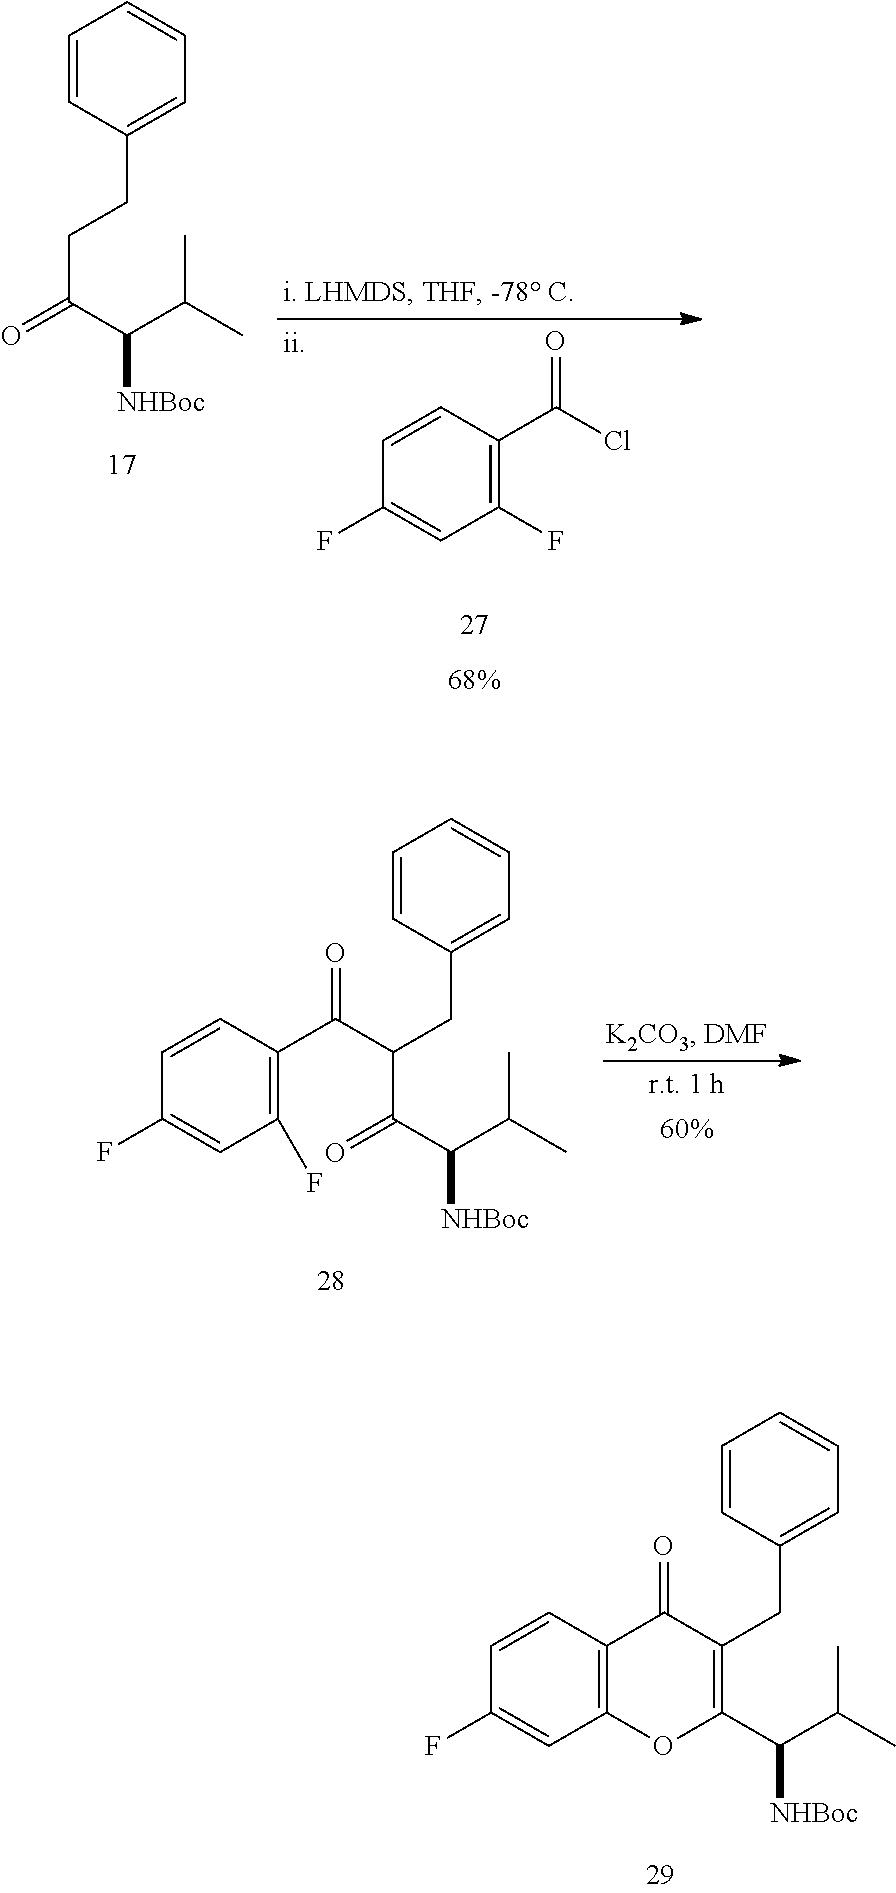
O=C(C(C(C)C)[NHBoc])CCC1=CC=CC=C1.C1(F)=C(C(Cl)=O)C=CC(F)=C1.C1(F)=C(C(C(C(=O)C([NHBoc])C(C)C)CC2=CC=CC=C2)=O)C=CC(F)=C1.C12=C(C=CC(F)=C1)C(=O)C(CC1=CC=CC=C1)=C(C([NHBoc])C(C)C)O2
